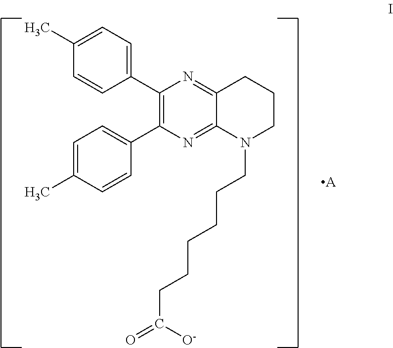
C1(C2=C(C3=CC=C(C)C=C3)N=C3C(=N2)CCCN3CCCCCCC(=O)[O-])=CC=C(C)C=C1.[A]
